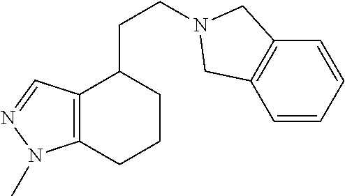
C12=C(CCCC1CCN1CC3=C(C=CC=C3)C1)N(C)N=C2
